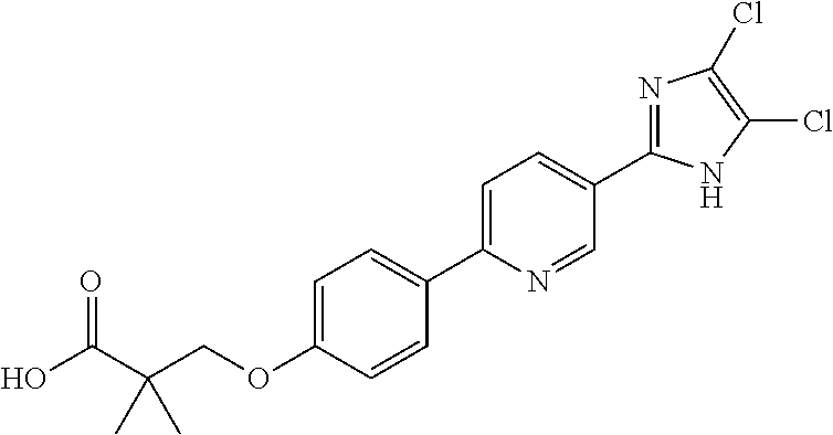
C(OC1=CC=C(C2=CC=C(C3=NC(Cl)=C(Cl)N3)C=N2)C=C1)C(C(=O)O)(C)C
